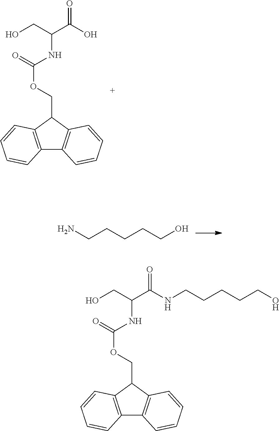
NCCCCCO.C12=C(C(COC(NC(CO)C(O)=O)=O)C3=C1C=CC=C3)C=CC=C2.C12=C(C(COC(NC(CO)C(NCCCCCO)=O)=O)C3=C1C=CC=C3)C=CC=C2
